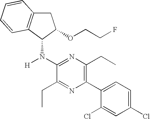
C1(N([H])C2C3=C(CC2OCCF)C=CC=C3)=NC(CC)=C(C2=CC=C(Cl)C=C2Cl)N=C1CC
